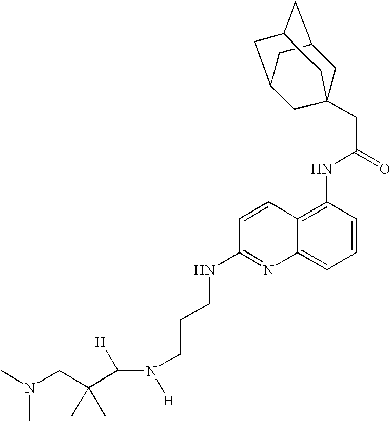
C([H])(N([H])CCCNC1=NC2=CC=CC(NC(CC34CC5CC(CC(C3)C5)C4)=O)=C2C=C1)C(CN(C)C)(C)C
